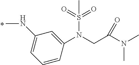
CNC1=CC=CC(N(CC(N(C)C)=O)S(=O)(=O)C)=C1
